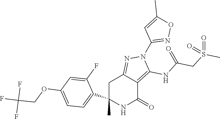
C1(C)(C2=CC=C(OCC(F)(F)F)C=C2F)NC(=O)C2=C(NC(CS(C)(=O)=O)=O)N(C3=NOC(C)=C3)N=C2C1
